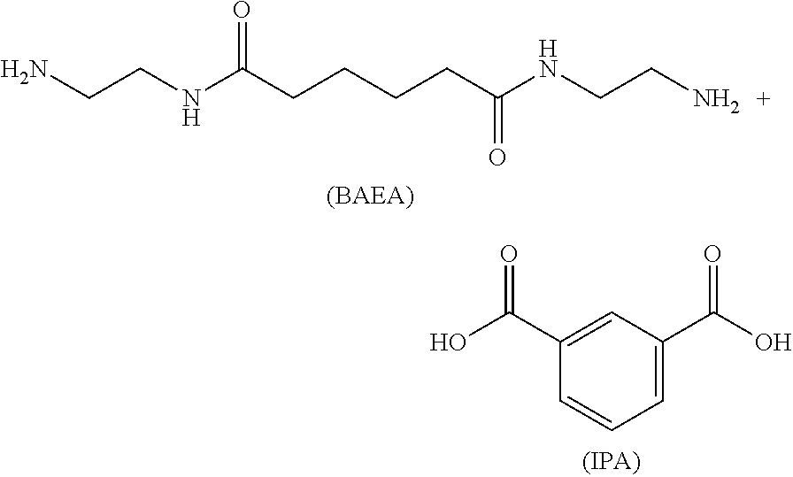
C(CNC(CCCCC(NCCN)=O)=O)N.C1=C(C(O)=O)C=C(C(O)=O)C=C1
